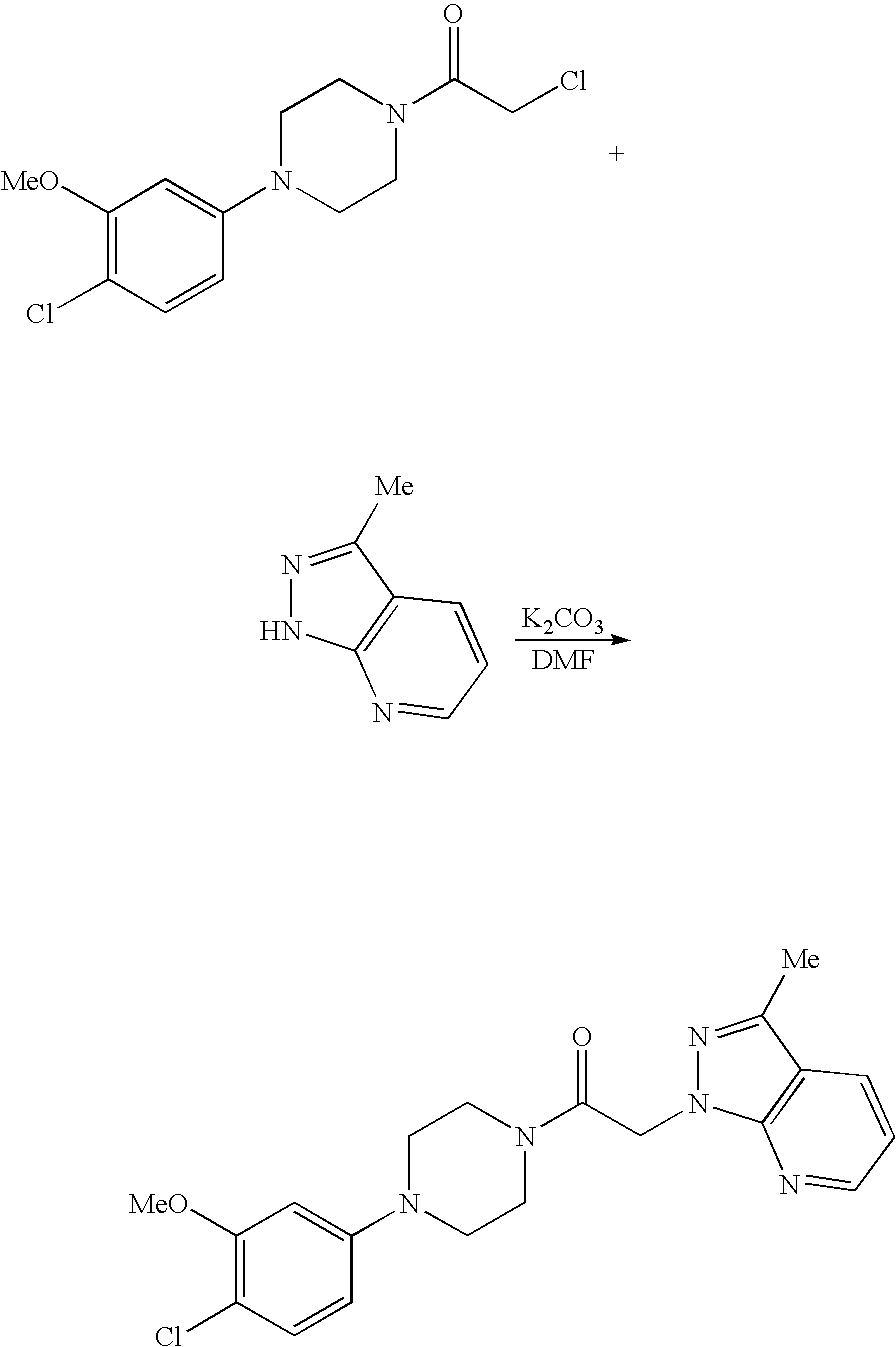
[K2CO3].N1=C([Me])C2=C(N1)N=CC=C2.[DMF].C1([MeO])=C(Cl)C=CC(N2CCN(C(CN3N=C([Me])C4=C3N=CC=C4)=O)CC2)=C1.C1([MeO])=C(Cl)C=CC(N2CCN(C(CCl)=O)CC2)=C1
